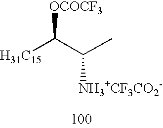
[H31C15]C(C(C)[NH3+CF3CO2-])[OCOCF3]
